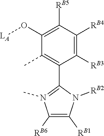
[RB6]C1=C([RB1])N([RB2])C(C2=C(C)C(O[LA])=C([RB5])C([RB4])=C2[RB3])=N1C
